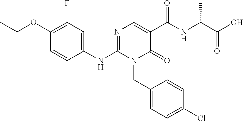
C1(NC2=NC=C(C(NC(C(O)=O)C)=O)C(=O)N2CC2=CC=C(Cl)C=C2)=CC(F)=C(OC(C)C)C=C1
